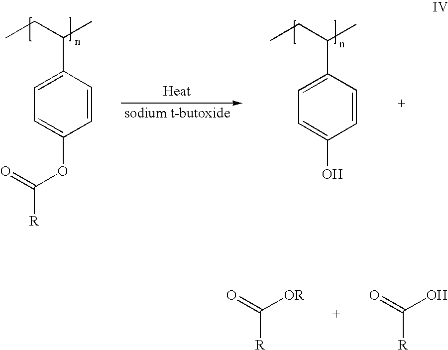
O=C([OR])[R].O=C(O)[R].C1=C(C(CC)C)C=CC(OC([R])=O)=C1.C1=C(C(CC)C)C=CC(O)=C1
